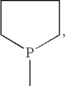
C1CP(C)CC1
